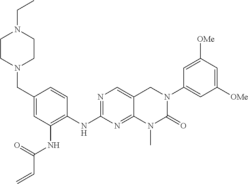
C1(NC2=C(NC(C=C)=O)C=C(CN3CCN(CC)CC3)C=C2)=NC=C2C(=N1)N(C)C(=O)N(C1=CC([OMe])=CC([OMe])=C1)C2
